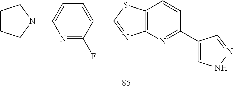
C1CCN(C2=CC=C(C3=NC4=C(C=CC(C5=CNN=C5)=N4)S3)C(F)=N2)C1
